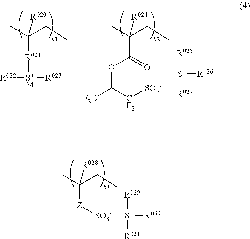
[R021]([S+M-]([R023])[R022])C(CC)(C)[R020].C(C(CC)(C)[R024])(=O)OC([F3C])[CF2][SO3-].[R025][S+]([R026])[R027].[Z1](C(CC)(C)[R028])[SO3-].[R029][S+]([R030])[R031]
